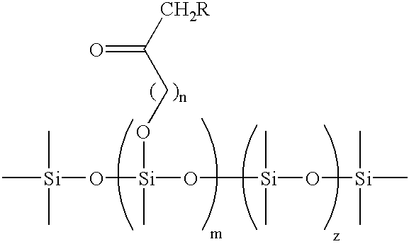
C[Si](O[Si](O[Si](C)(C)O[Si](C)(C)C)(OCC([CH2R])=O)C)(C)C
